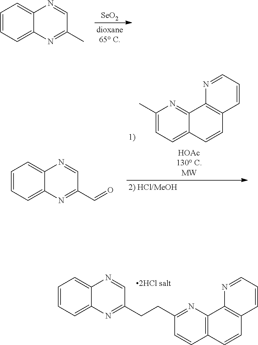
[SeO2].C1=CC=C2C(=C1)N=CC(C)=N2.C1(C)=CC=C2C(=N1)C1=C(C=C2)C=CC=N1.C1=CC=C2C(=C1)N=CC(C=O)=N2.C1=CC=C2C(=C1)N=CC(CCC1=NC3=C(C=C1)C=CC1=C3N=CC=C1)=N2
